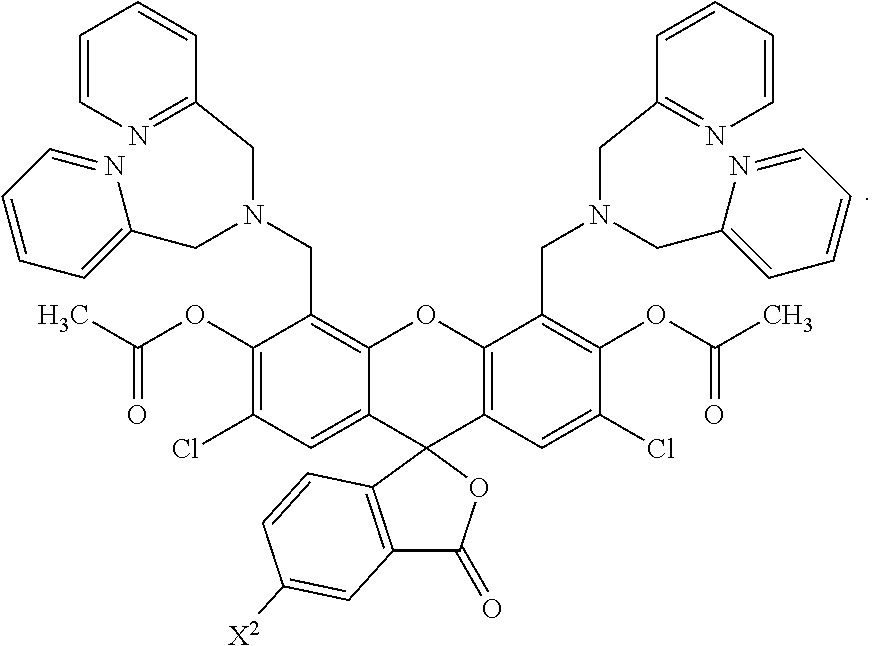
C(OC1=C(Cl)C=C2C(=C1CN(CC1=NC=CC=C1)CC1=CC=CC=N1)OC1=C(C23C2=C(C(=O)O3)C=C([X2])C=C2)C=C(Cl)C(OC(=O)C)=C1CN(CC1=NC=CC=C1)CC1=CC=CC=N1)(C)=O
